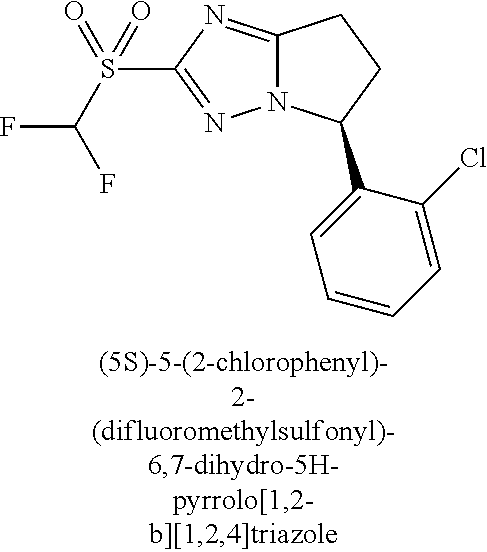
C12=NC(S(C(F)F)(=O)=O)=NN1C(C1=CC=CC=C1Cl)CC2
